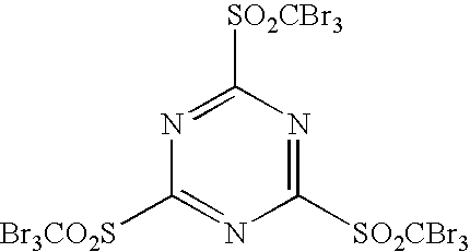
N1=C([SO2CBr3])N=C([SO2CBr3])N=C1[Br3CO2S]
